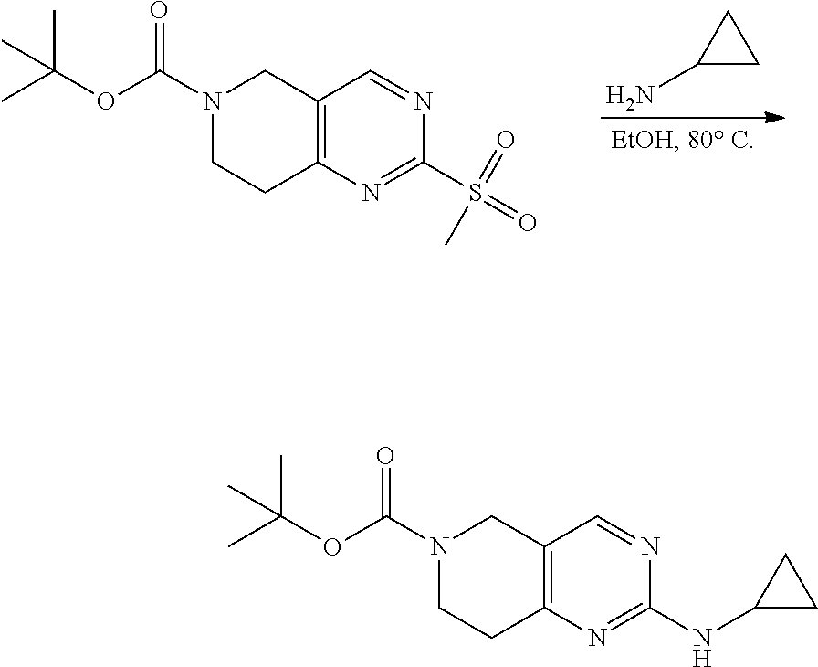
C12=C(N=C(S(=O)(=O)C)N=C1)CCN(C(OC(C)(C)C)=O)C2.C1(N)CC1.C12=C(N=C(NC3CC3)N=C1)CCN(C(OC(C)(C)C)=O)C2
